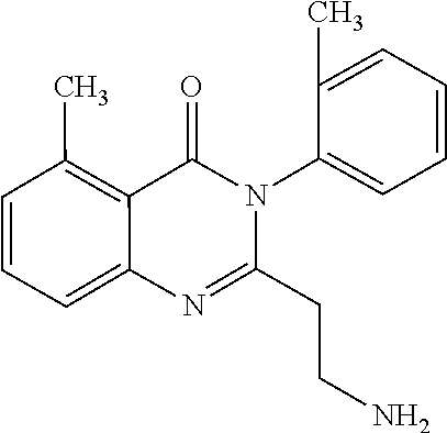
C1=CC=C2C(=C1C)C(=O)N(C1=CC=CC=C1C)C(CCN)=N2
